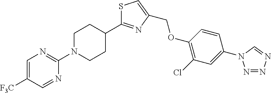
N1=NN=CN1C1=CC(Cl)=C(OCC2=CSC(C3CCN(C4=NC=C([F3C])C=N4)CC3)=N2)C=C1
